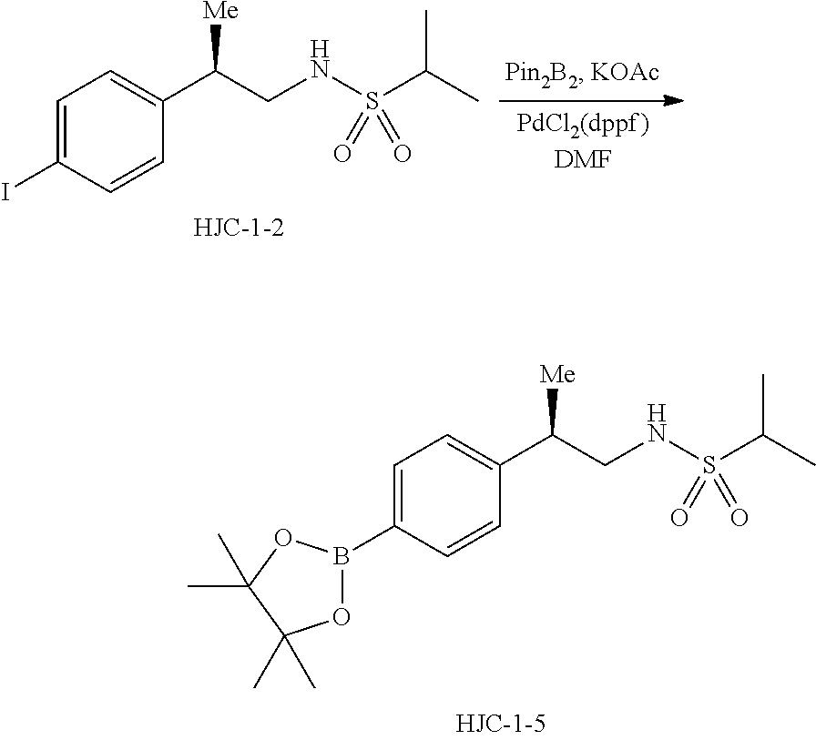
C1=C(B2OC(C)(C)C(C)(C)O2)C=CC(C(CNS(C(C)C)(=O)=O)[Me])=C1.C1=C(I)C=CC(C(CNS(C(C)C)(=O)=O)[Me])=C1
